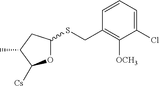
O1C(SCC2=C([OCH3])C(Cl)=CC=C2)CC(C)C1[Cs]
